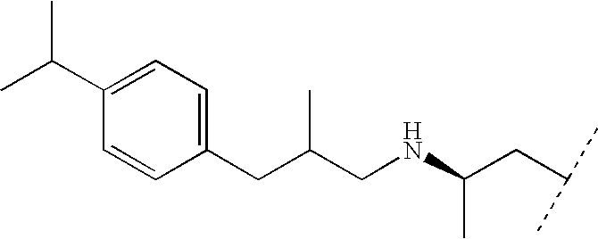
C(NC(CC(C)C)C)C(CC1=CC=C(C(C)C)C=C1)C
